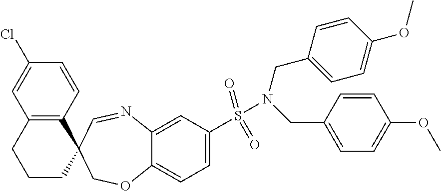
C1(Cl)=CC2=C(C=C1)C1(CCC2)COC2=CC=C(S(N(CC3=CC=C(OC)C=C3)CC3=CC=C(OC)C=C3)(=O)=O)C=C2N=C1
